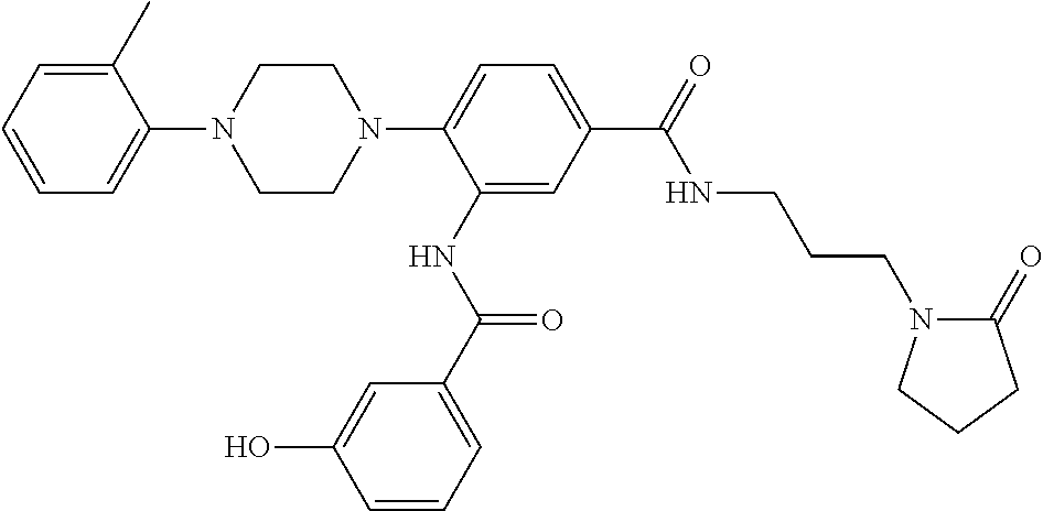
C1=CC=C(C)C(N2CCN(C3=CC=C(C(NCCCN4C(=O)CCC4)=O)C=C3NC(=O)C3=CC=CC(O)=C3)CC2)=C1
